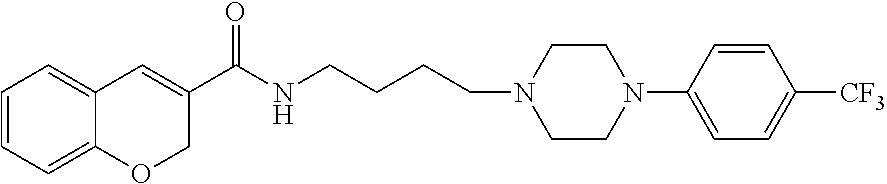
C1=CC=C2C(=C1)C=C(C(NCCCCN1CCN(C3=CC=C([CF3])C=C3)CC1)=O)CO2
